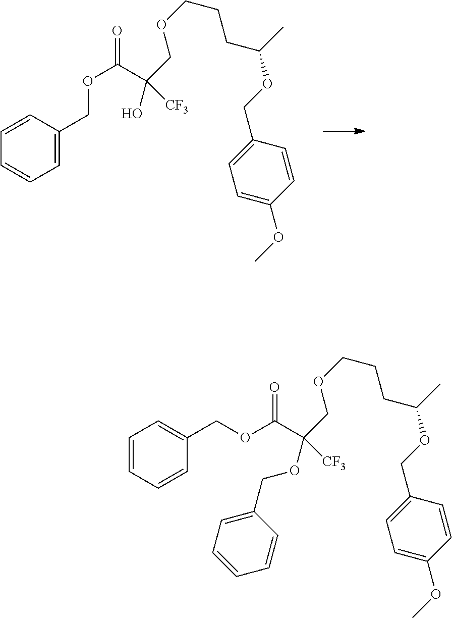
C1=C(OC)C=CC(COC(CCCOCC(C(OCC2=CC=CC=C2)=O)(O)[CF3])C)=C1.C1=C(OC)C=CC(COC(CCCOCC(C(OCC2=CC=CC=C2)=O)(OCC2=CC=CC=C2)[CF3])C)=C1
